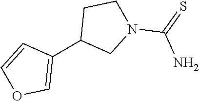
C1=C(C2CCN(C(=S)N)C2)C=CO1
